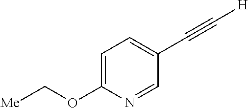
C1=C(OC[Me])N=CC(C#C[H])=C1
